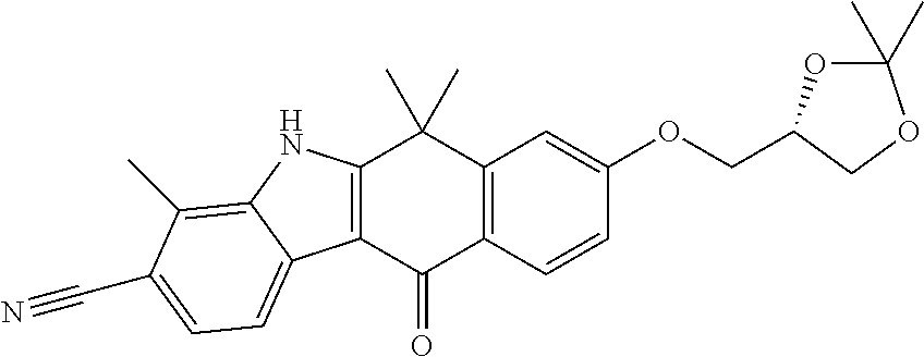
C12=C(C=CC(OCC3COC(C)(C)O3)=C1)C(=O)C1=C(C2(C)C)NC2=C(C)C(C#N)=CC=C12
